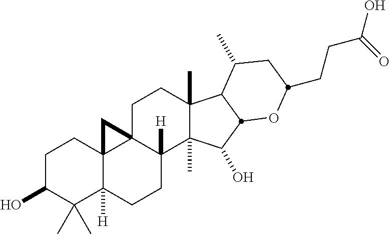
OC1C(C)(C)C2([H])C3(CC1)C1(CCC4(C)C(C)(C(O)C5C4C(C)CC(CCC(O)=O)O5)C1([H])CC2)C3
